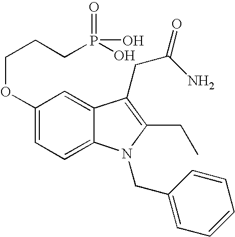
C1(OCCCP(=O)(O)O)=CC=C2C(=C1)C(CC(=O)N)=C(CC)N2CC1=CC=CC=C1
